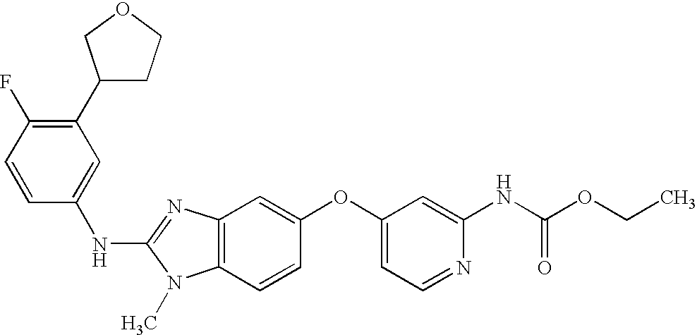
C1(C2CCOC2)=C(F)C=CC(NC2=NC3=C(N2C)C=CC(OC2=CC=NC(NC(OCC)=O)=C2)=C3)=C1
